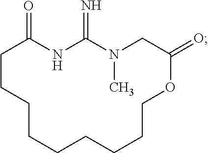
C1CCCCCCCCOC(=O)CN(C)C(=N)NC1=O
